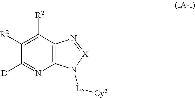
C12=C(C([R2])=C([R2])C([D])=N1)N=[X]N2[L2][Cy2]
